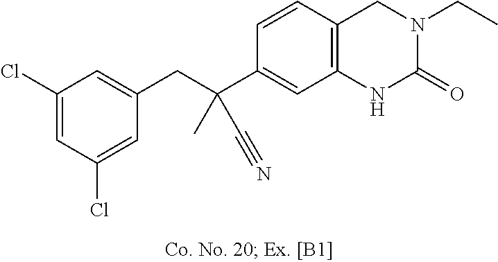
C(C1=CC2=C(C=C1)CN(CC)C(=O)N2)(C#N)(CC1=CC(Cl)=CC(Cl)=C1)C
